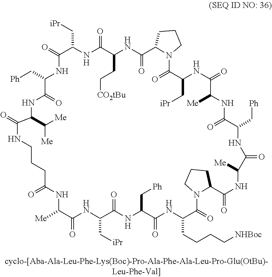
N1CCCC(=O)NC([Me])C(=O)NC(C[iPr])C(=O)NC(C[Ph])C(=O)NC(CCCC[NHBoc])C(=O)N2C(CCC2)C(=O)NC([Me])C(=O)NC(C[Ph])C(=O)NC([Me])C(=O)NC(C[iPr])C(=O)N2CCCC2C(=O)NC(CC[CO2tBu])C(=O)NC(C[iPr])C(=O)NC(C[Ph])C(=O)NC(C([Me])[Me])C1=O
